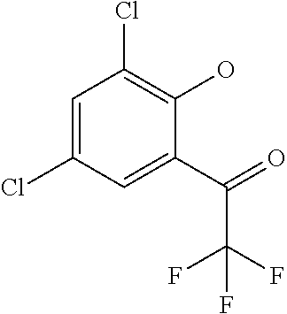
C1=C(Cl)C=C(C(=O)C(F)(F)F)C(O)=C1Cl
